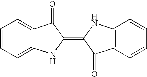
C1=CC=C2C(=C1)C(=O)C(=C1C(=O)C3=C(N1)C=CC=C3)N2
